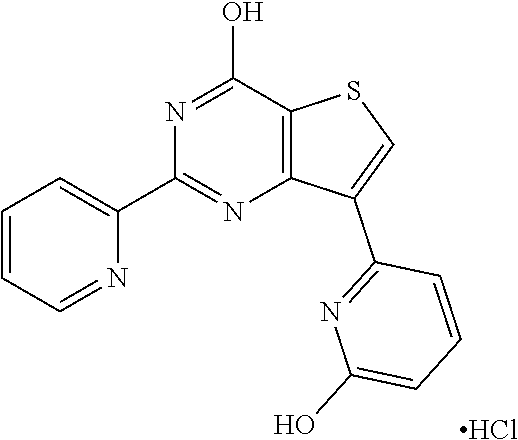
Cl.C1=CC=NC(C2=NC3=C(C(O)=N2)SC=C3C2=NC(O)=CC=C2)=C1
